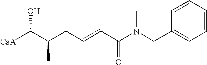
[CsA]C(C(CC=CC(=O)N(CC1=CC=CC=C1)C)C)O
